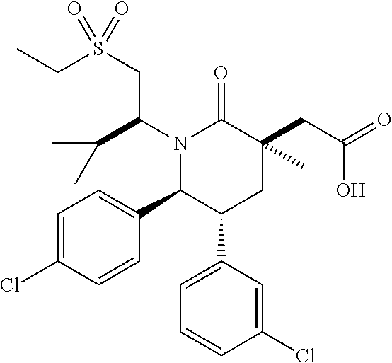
N1(C(CS(CC)(=O)=O)C(C)C)C(C2=CC=C(Cl)C=C2)C(C2=CC=CC(Cl)=C2)CC(CC(O)=O)(C)C1=O
